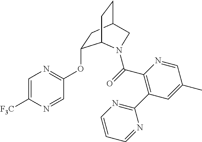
C1=C([F3C])N=CC(OC2CC3CCC2N(C(=O)C2=C(C4=NC=CC=N4)C=C(C)C=N2)C3)=N1
